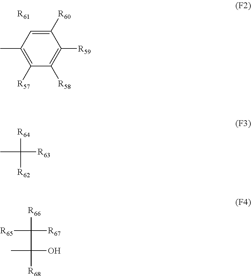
C1([R60])=CC(C)=C([R57])C([R58])=C1[R59].[R61].CC([R63])([R64])[R62].[R65]C([R67])([R66])C([R68])(O)C
